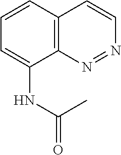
C1=CC=C(NC(C)=O)C2=C1C=CN=N2
